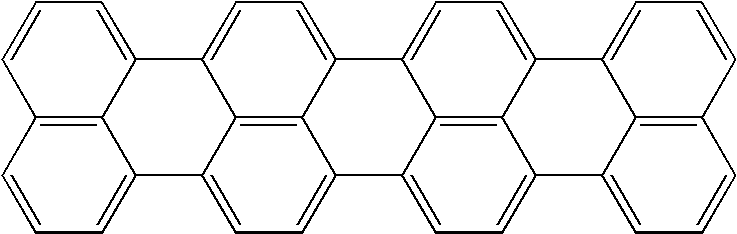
C1=CC=C2C3=C1C=CC=C3C1=CC=C3C4=C1C2=CC=C4C1=CC=C2C4=C1C3=CC=C4C1=CC=CC3=C1C2=CC=C3
